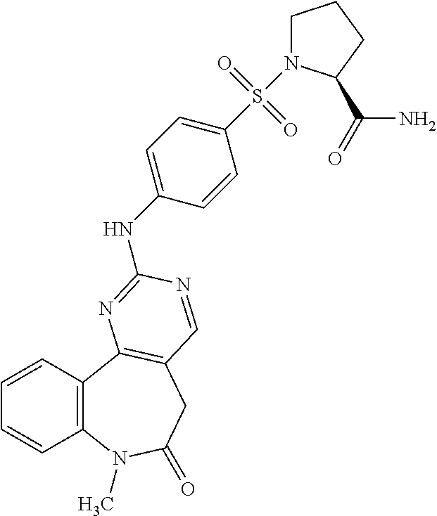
C1=CC2=C(C=C1)C1=C(CC(=O)N2C)C=NC(NC2=CC=C(S(=O)(=O)N3CCCC3C(=O)N)C=C2)=N1
